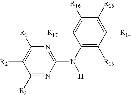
C1([R2])=C([R1])N=C(N(C2=C([R13])C([R14])=C([R15])C([R16])=C2[R17])[H])N=C1[R3]
